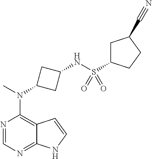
N1=CN=C2C(=C1N(C)C1CC(NS(C3CC(C#N)CC3)(=O)=O)C1)C=CN2
